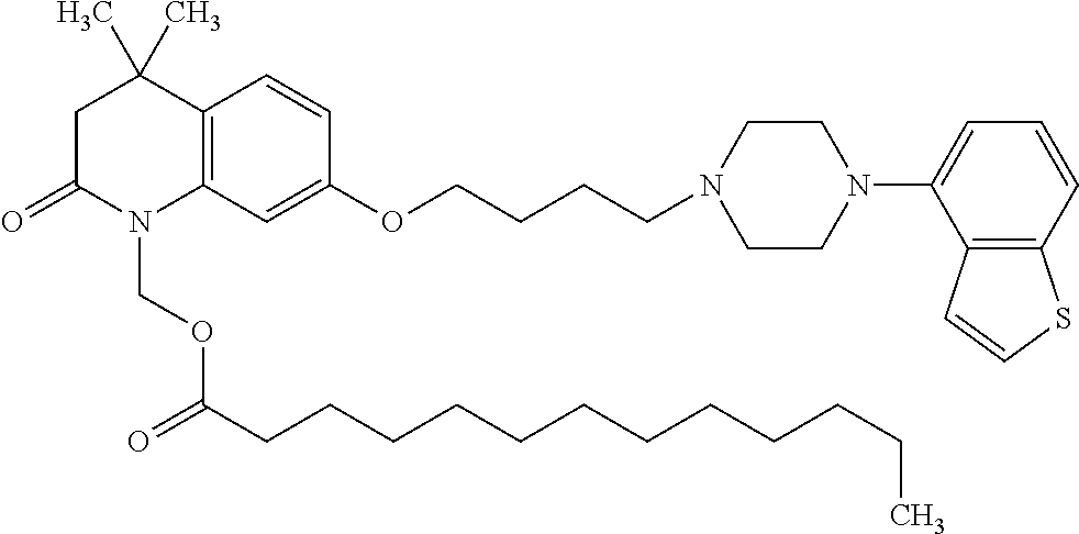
C1C(=O)N(COC(=O)CCCCCCCCCCCC)C2=C(C1(C)C)C=CC(OCCCCN1CCN(C3=CC=CC4=C3C=CS4)CC1)=C2
